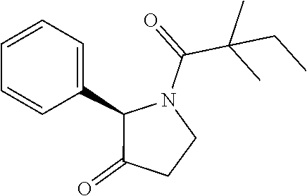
C1=CC(C2N(C(=O)C(C)(C)CC)CCC2=O)=CC=C1
